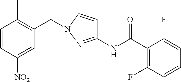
C1=CC([NO2])=CC(CN2C=CC(NC(C3=C(F)C=CC=C3F)=O)=N2)=C1C
